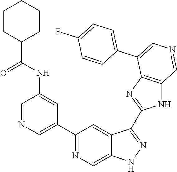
C1(C2=CN=CC(NC(=O)C3CCCCC3)=C2)=NC=C2C(=C1)C(C1=NC3=C(N1)C=NC=C3C1=CC=C(F)C=C1)=NN2
